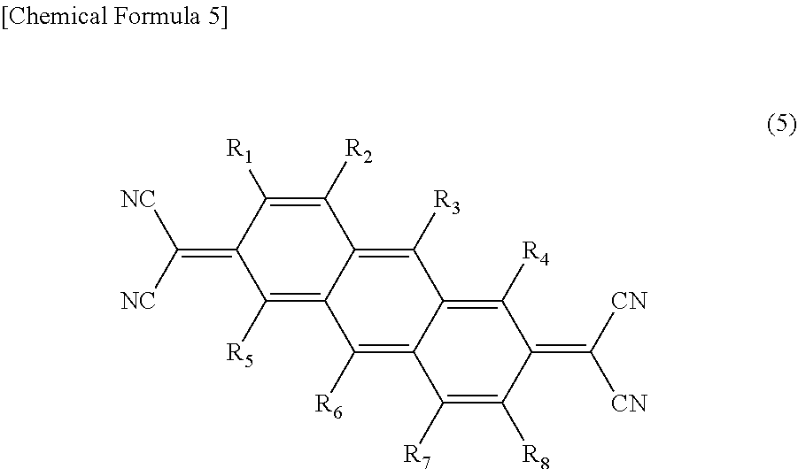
C1(=C([NC])[NC])C([R5])=C2C(=C([R3])C3=C([R4])C(=C([CN])[CN])C([R8])=C([R7])C3=C2[R6])C([R2])=C1[R1]
